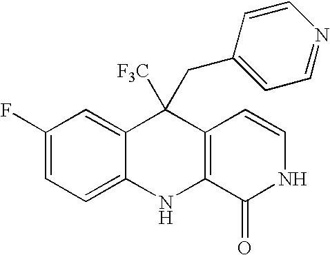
C1(F)=CC=C2C(=C1)C([F3C])(CC1=CC=NC=C1)C1=C(N2)C(=O)NC=C1
